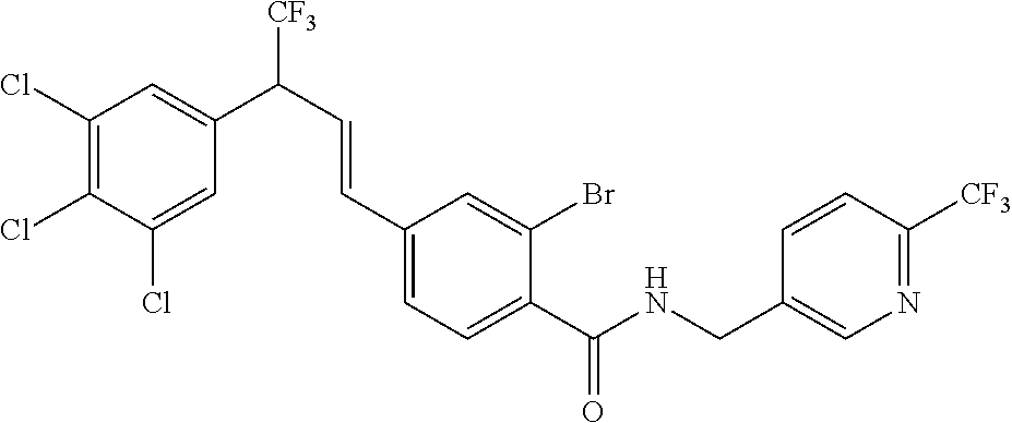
C1(Cl)=C(Cl)C(Cl)=CC(C(C=CC2=CC=C(C(NCC3=CN=C([CF3])C=C3)=O)C(Br)=C2)[CF3])=C1
